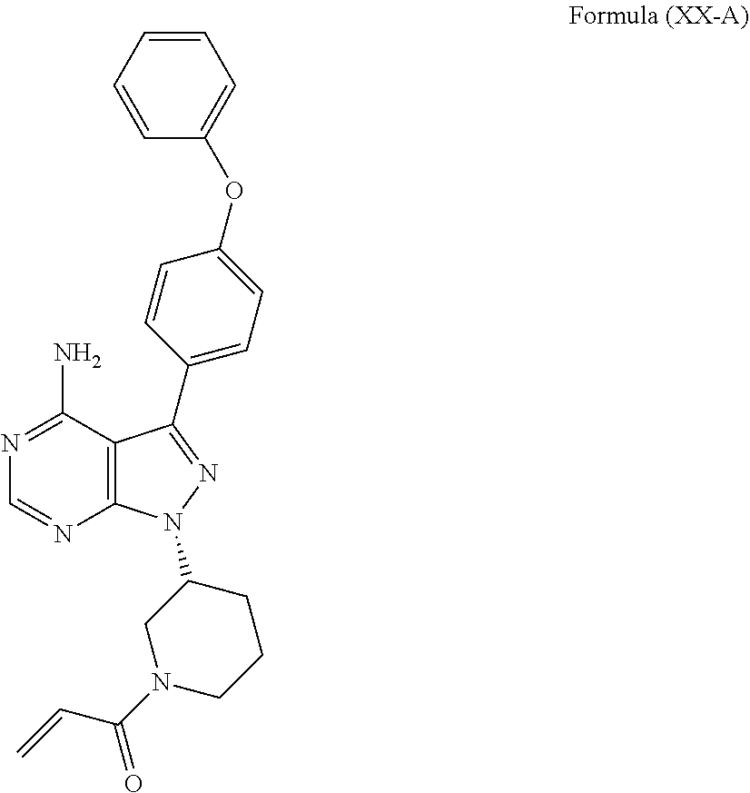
C1=CC=CC(OC2=CC=C(C3=NN(C4CN(C(C=C)=O)CCC4)C4=C3C(N)=NC=N4)C=C2)=C1
